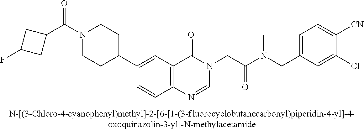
C1(C(N2CCC(C3=CC4=C(C=C3)N=CN(CC(N(CC3=CC=C([CN])C(Cl)=C3)C)=O)C4=O)CC2)=O)CC(F)C1
